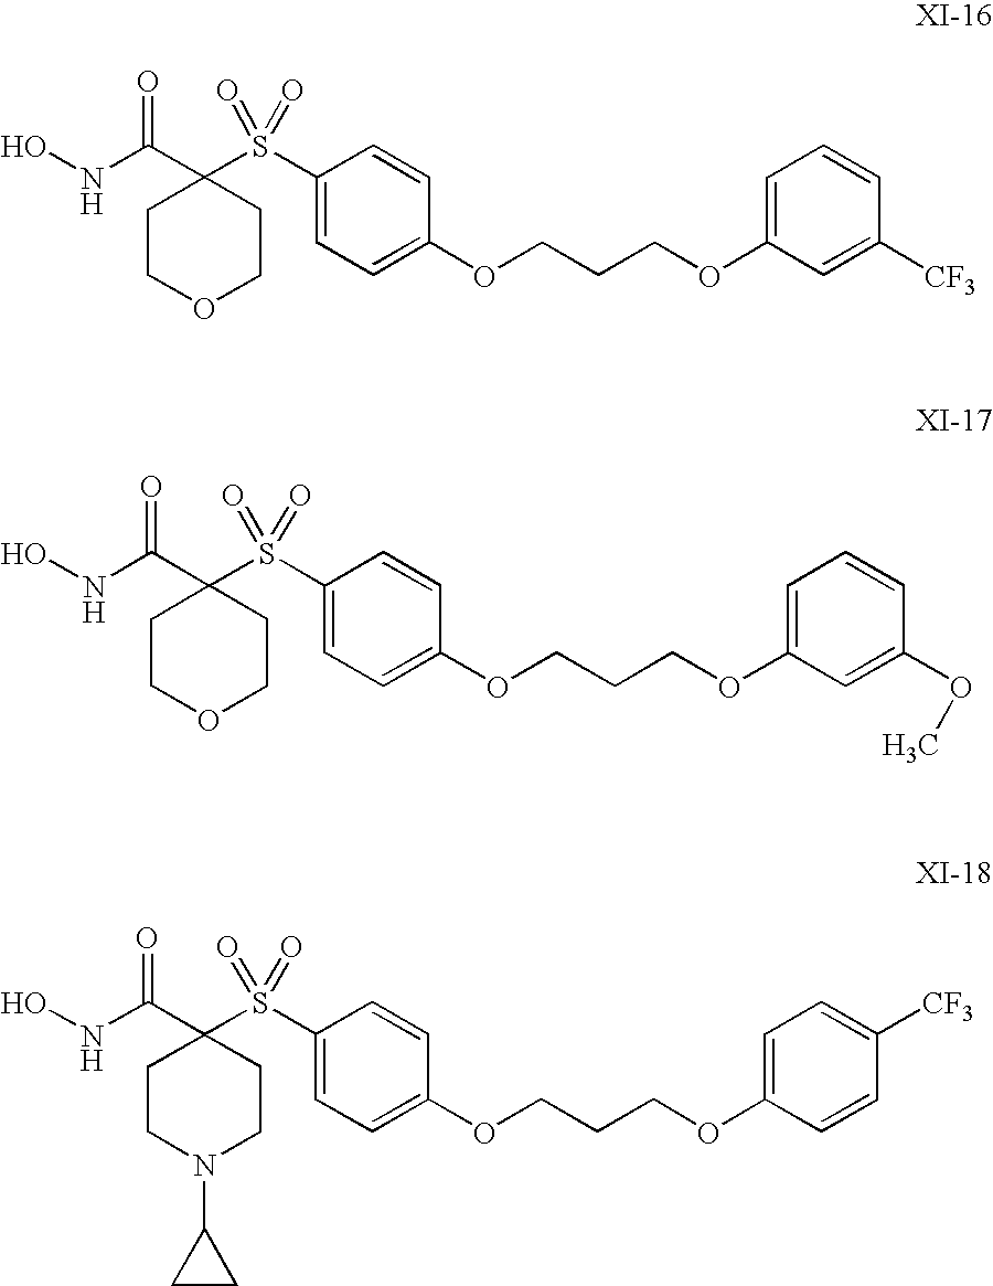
ONC(C1(S(C2=CC=C(OCCCOC3=CC=CC([CF3])=C3)C=C2)(=O)=O)CCOCC1)=O.ONC(C1(S(C2=CC=C(OCCCOC3=CC=CC(OC)=C3)C=C2)(=O)=O)CCOCC1)=O.ONC(C1(S(C2=CC=C(OCCCOC3=CC=C([CF3])C=C3)C=C2)(=O)=O)CCN(C2CC2)CC1)=O
